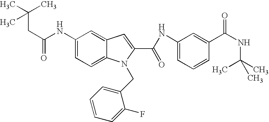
C1(NC(CC(C)(C)C)=O)=CC=C2C(=C1)C=C(C(=O)NC1=CC=CC(C(NC(C)(C)C)=O)=C1)N2CC1=CC=CC=C1F
